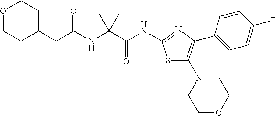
S1C(N2CCOCC2)=C(C2=CC=C(F)C=C2)N=C1NC(C(NC(=O)CC1CCOCC1)(C)C)=O
